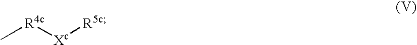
C[R4c][Xc][R5c]
